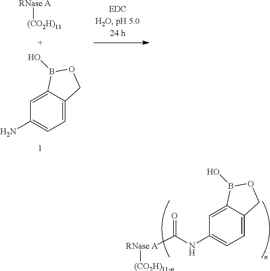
C1=C2C(=CC(NC([RNase A][(CO2H)11-n])=O)=C1)B(O)OC2.C1=C2C(=CC(N)=C1)B(O)OC2.[RNase A][(CO2H)11]
